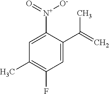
C1=C([N+]([O-])=O)C(C(=C)C)=CC(F)=C1C
